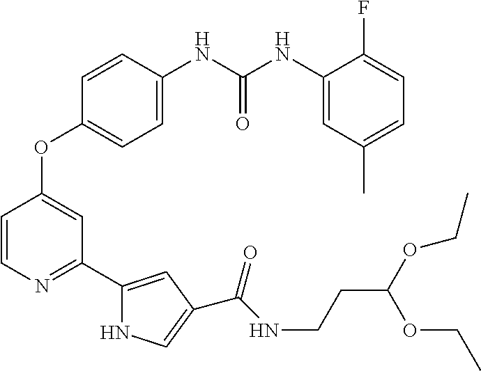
C(=O)(NC1=CC=C(OC2=CC(C3=CC(C(NCCC(OCC)OCC)=O)=CN3)=NC=C2)C=C1)NC1=CC(C)=CC=C1F
